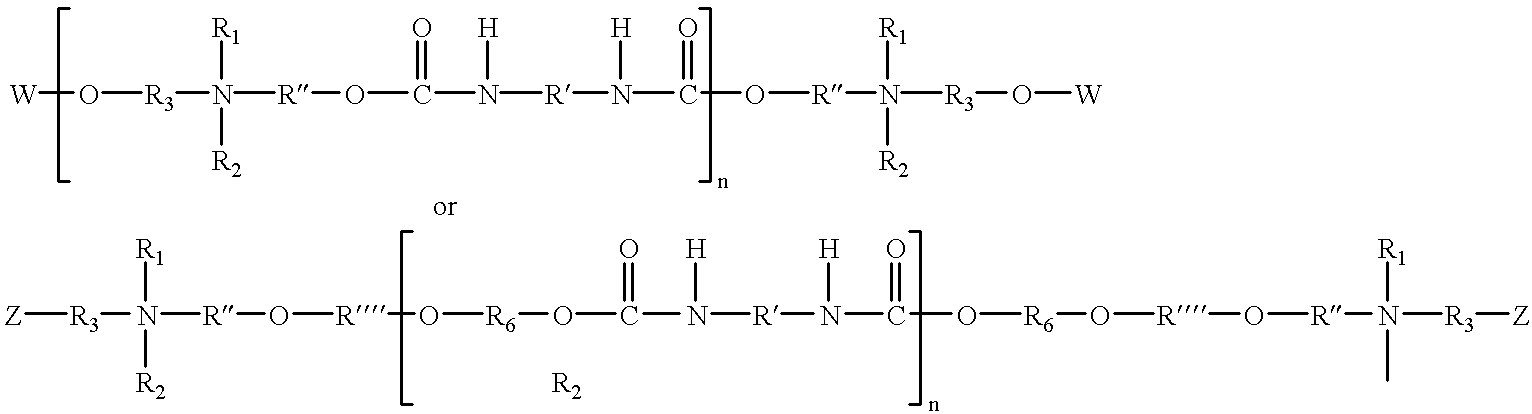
[W]O[R3]N([R]OC(N([R]N(C(=O)O[R]N([R3]O[W])([R1])[R2])[H])[H])=O)([R1])[R2].[Z][R3]N([R1])([R]O[R]O[R6]OC(=O)N([H])[R]N(C(O[R6]O[R]O[R]N([R3][Z])([R1])C)=O)[H])[R2]
